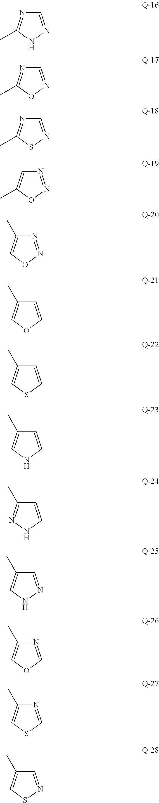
C1=NNC(C)=N1.C1=NOC(C)=N1.C1=NSC(C)=N1.N1=NOC(C)=C1.N1=NOC=C1C.C1=COC=C1C.C1=CSC=C1C.C1=CNC=C1C.C1=CNN=C1C.C1=NNC=C1C.N1=COC=C1C.N1=CSC=C1C.C1=NSC=C1C
